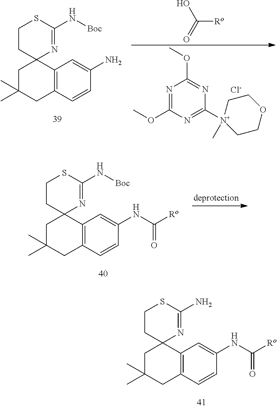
N1=C(OC)N=C([N+]2(C)CCOCC2)N=C1OC.[Cl-].C12=C(C=CC(N)=C1)CC(C)(C)CC21N=C(N[Boc])SCC1.C([Ro])(=O)O.C12=C(C=CC(NC([Ro])=O)=C1)CC(C)(C)CC21N=C(N[Boc])SCC1.C12=C(C=CC(NC([Ro])=O)=C1)CC(C)(C)CC21N=C(N)SCC1
